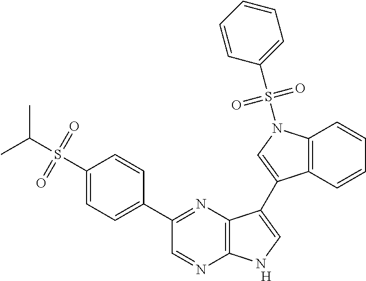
[H].C1(C2=NC3=C(N=C2)NC=C3C2=CN(S(C3=CC=CC=C3)(=O)=O)C3=C2C=CC=C3)=CC=C(S(C(C)C)(=O)=O)C=C1
